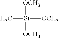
C[Si]([OCH3])([OCH3])[OCH3]
